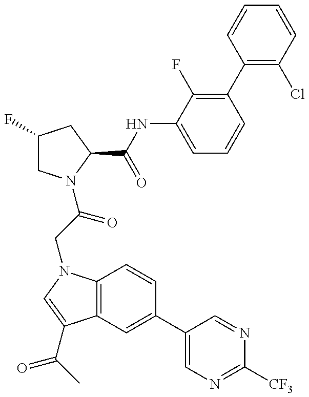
C1(F)CN(C(=O)CN2C3=C(C(C(=O)C)=C2)C=C(C2=CN=C([CF3])N=C2)C=C3)C(C(NC2=CC=CC(C3=C(Cl)C=CC=C3)=C2F)=O)C1
